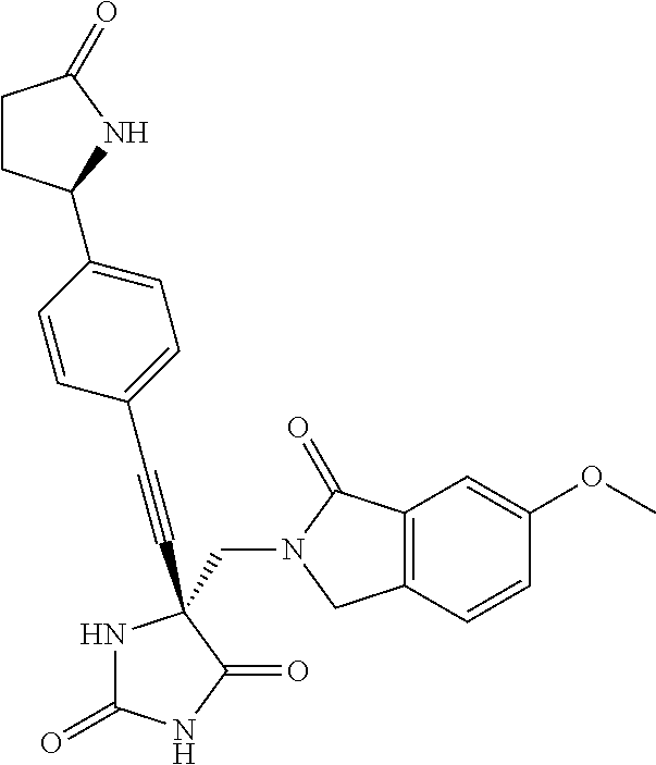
C(N1C(=O)C2=C(C1)C=CC(OC)=C2)C1(C#CC2=CC=C(C3CCC(=O)N3)C=C2)NC(=O)NC1=O
